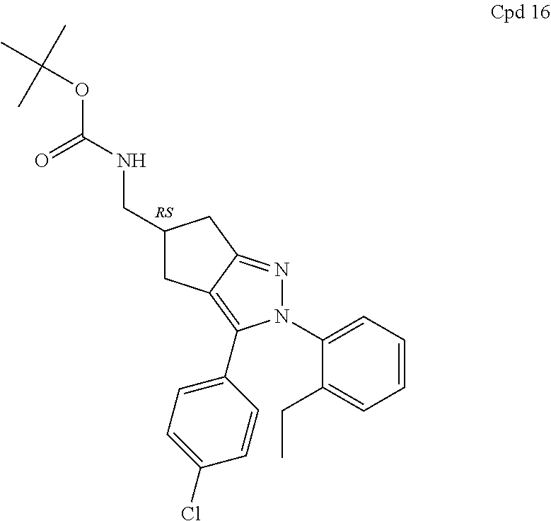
C1(CNC(OC(C)(C)C)=O)CC2=C(C3=CC=C(Cl)C=C3)N(C3=CC=CC=C3CC)N=C2C1
